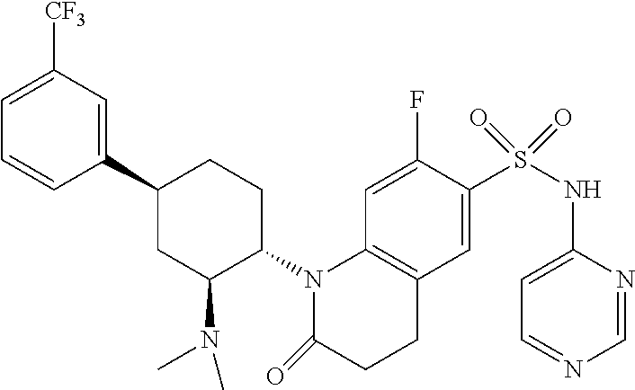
C1(C2=CC([CF3])=CC=C2)CC(N(C)C)C(N2C3=C(C=C(S(NC4=CC=NC=N4)(=O)=O)C(F)=C3)CCC2=O)CC1
